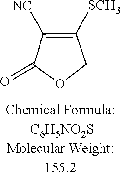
C1([NC])=C([SCH3])COC1=O
